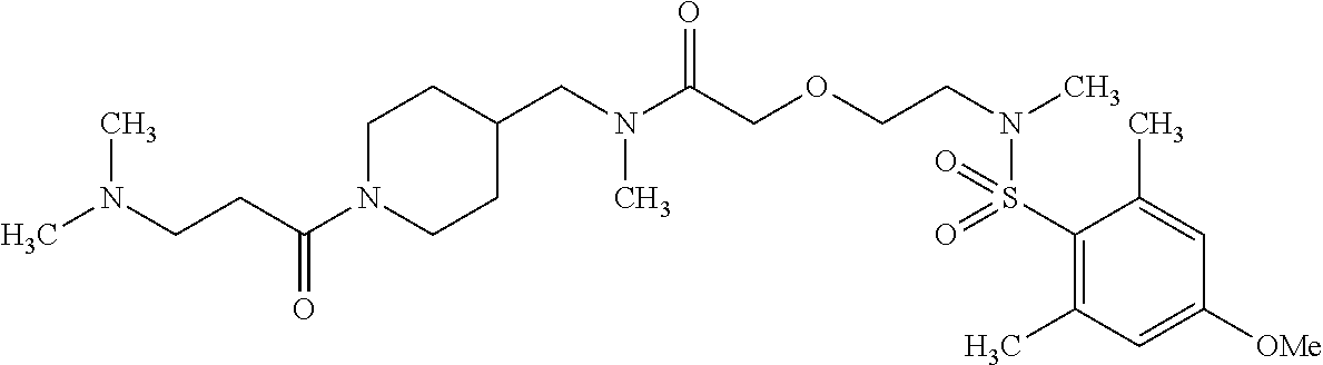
C(N(C(COCCN(C)S(=O)(=O)C1=C(C)C=C([OMe])C=C1C)=O)C)C1CCN(C(CCN(C)C)=O)CC1
